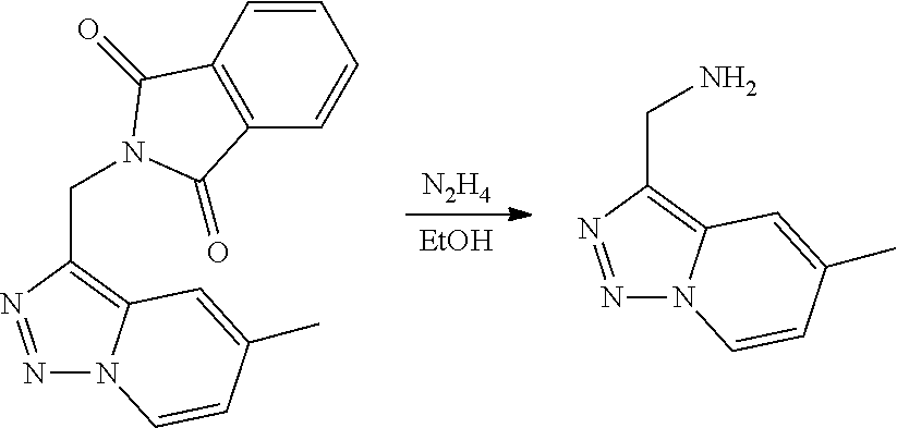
[EtOH].[N2H4].N1=NC(CN)=C2N1C=CC(C)=C2.N1=NC(CN2C(=O)C3=C(C=CC=C3)C2=O)=C2N1C=CC(C)=C2
